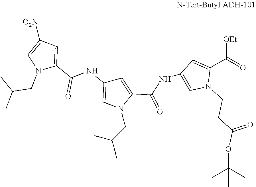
CC(CN1C(C(=O)NC2=CN(CCC(OC(C)(C)C)=O)C(C([OEt])=O)=C2)=CC(NC(C2=CC([O2N])=CN2CC(C)C)=O)=C1)C
